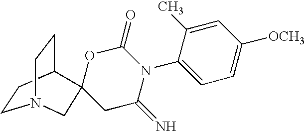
C1CC2CCN1CC21CC(=N)N(C2=CC=C([OCH3])C=C2C)C(=O)O1
